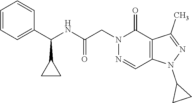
C1=CC=C(C(NC(CN2N=CC3=C(C2=O)C(C)=NN3C2CC2)=O)C2CC2)C=C1
